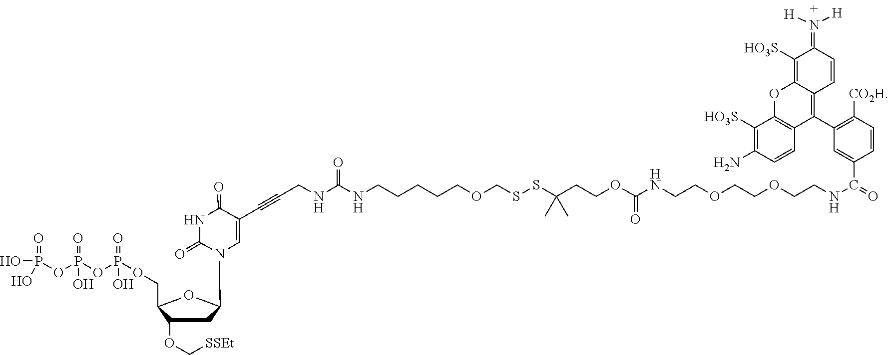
P(OP(OP(OCC1C(OC[SSEt])CC(N2C=C(C#CCNC(NCCCCCOCSSC(CCOC(=O)NCCOCCOCCNC(=O)C3=CC(C4=C5C(=C([HO3S])C(=N([H])[H])C=C5)OC5=C4C=CC(N)=C5[HO3S])=C([CO2H])C=C3)(C)C)=O)C(=O)NC2=O)O1)(=O)O)(=O)O)(O)(=O)O
